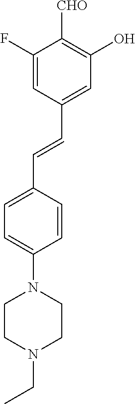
C1=C(F)C([CHO])=C(O)C=C1C=CC1=CC=C(N2CCN(CC)CC2)C=C1
